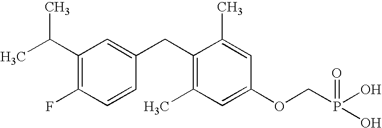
C1(C(C)C)=C(F)C=CC(CC2=C(C)C=C(OCP(O)(=O)O)C=C2C)=C1
